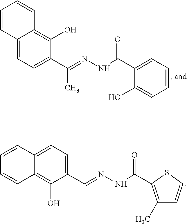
C12=CC=C(C(=NNC(=O)C3=CC=CC=C3O)C)C(O)=C1C=CC=C2.C1=C2C(=C(O)C(C=NNC(=O)C3=C(C)C=CS3)=C1)C=CC=C2
